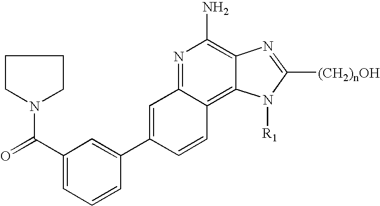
N1=C2C(=C3C(=C1N)N=C([(CH2)nOH])N3[R1])C=CC(C1=CC(C(=O)N3CCCC3)=CC=C1)=C2
